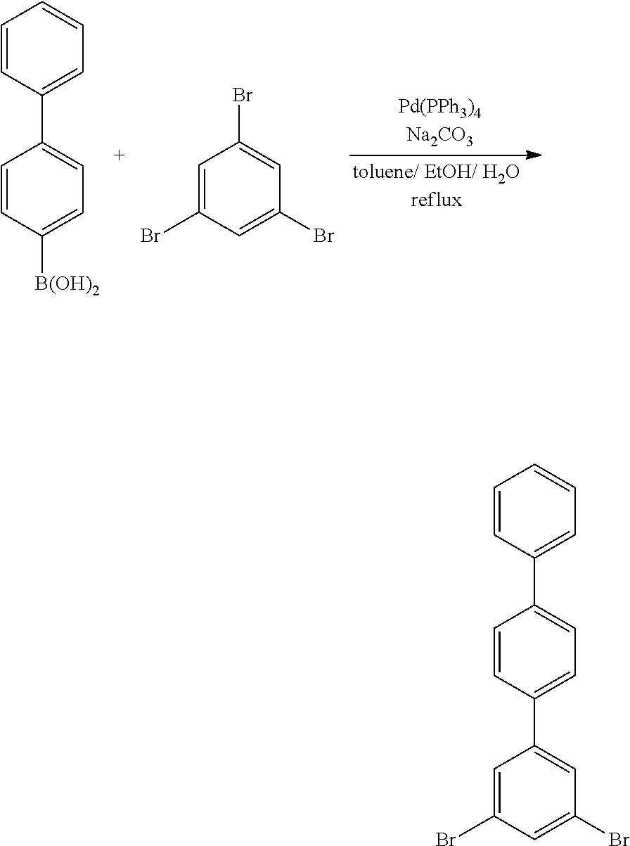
C1=CC(C2=CC=C([B(OH)2])C=C2)=CC=C1.C1=C(Br)C=C(Br)C=C1Br.C1=CC(C2=CC=C(C3=CC(Br)=CC(Br)=C3)C=C2)=CC=C1
